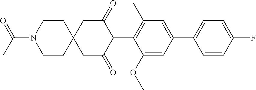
C1(OC)=CC(C2=CC=C(F)C=C2)=CC(C)=C1C1C(=O)CC2(CC1=O)CCN(C(C)=O)CC2
